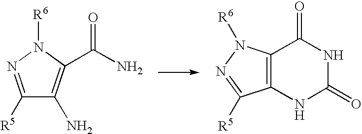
C1([R5])=NN([R6])C(C(N)=O)=C1N.C12=C(N([R6])N=C1[R5])C(=O)NC(=O)N2
